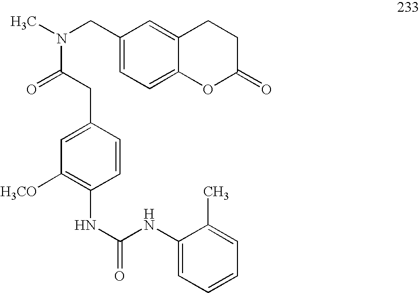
O1C2=CC=C(CN(C)C(=O)CC3=CC([H3CO])=C(NC(NC4=CC=CC=C4C)=O)C=C3)C=C2CCC1=O
